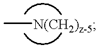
C[N(CH2)z-5]
